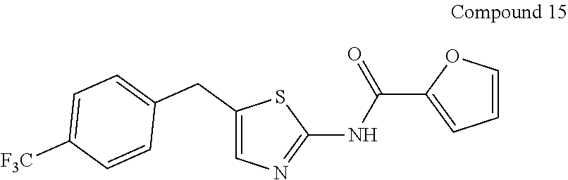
C1(CC2=CC=C([F3C])C=C2)=CN=C(NC(C2=CC=CO2)=O)S1
